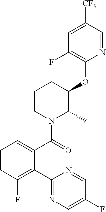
C1(C(N2C(C)C(OC3=C(F)C=C([CF3])C=N3)CCC2)=O)=CC=CC(F)=C1C1=NC=C(F)C=N1
